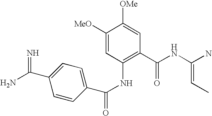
C1([MeO])=CC(NC(=O)C2=CC=C(C(N)=N)C=C2)=C(C(NC(=CC)N)=O)C=C1[OMe]
